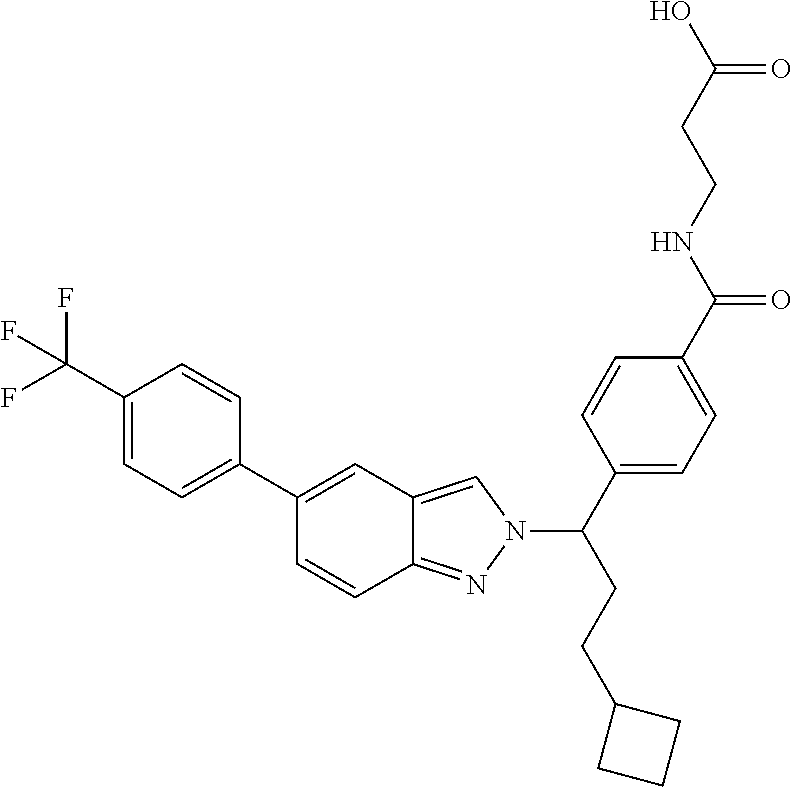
C1(C2=CC3=CN(C(C4=CC=C(C(NCCC(O)=O)=O)C=C4)CCC4CCC4)N=C3C=C2)=CC=C(C(F)(F)F)C=C1
